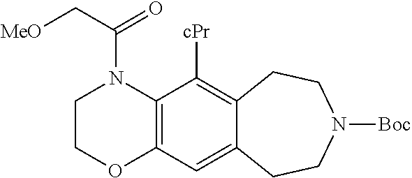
C12=C(C([cPr])=C3C(=C1)CCN([Boc])CC3)N(C(C[MeO])=O)CCO2
